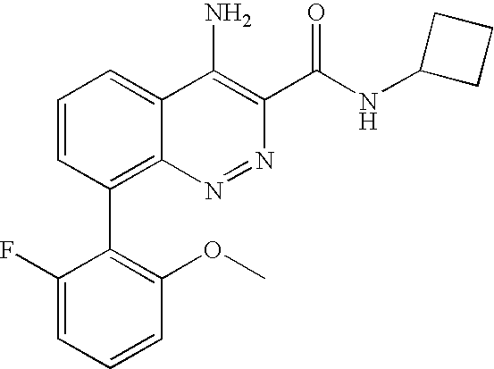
C1=CC=C(F)C(C2=C3C(=CC=C2)C(N)=C(C(=O)NC2CCC2)N=N3)=C1OC
